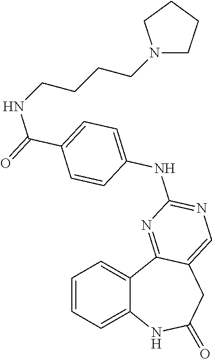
C1=CC=C2C(=C1)C1=NC(NC3=CC=C(C(=O)NCCCCN4CCCC4)C=C3)=NC=C1CC(=O)N2
